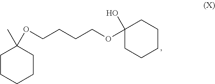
C(CCCOC1(O)CCCCC1)OC1(C)CCCCC1
